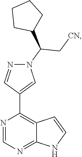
N1=CN=C2C(=C1C1=CN(C(C3CCCC3)C[CN])N=C1)C=CN2
